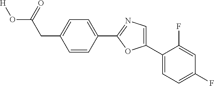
[H]OC(CC1=CC=C(C2=NC=C(C3=CC=C(F)C=C3F)O2)C=C1)=O
